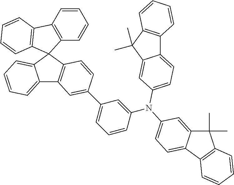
C12=C(C=CC=C1)C1=C(C=CC=C1)C21C2=C(C3=CC=CC=C31)C=C(C1=CC=CC(N(C3=CC=C4C(=C3)C(C)(C)C3=C4C=CC=C3)C3=CC=C4C5=C(C(C)(C)C4=C3)C=CC=C5)=C1)C=C2
